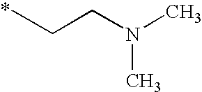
N(CCC)(C)C
